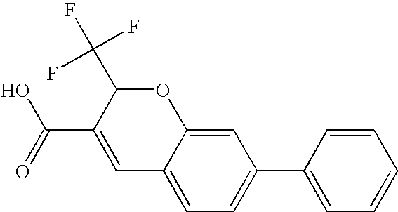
OC(C1=CC2=CC=C(C3=CC=CC=C3)C=C2OC1C(F)(F)F)=O
